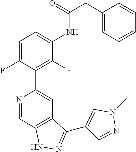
N1=CC2=C(C=C1C1=C(F)C(NC(CC3=CC=CC=C3)=O)=CC=C1F)C(C1=CN(C)N=C1)=NN2
